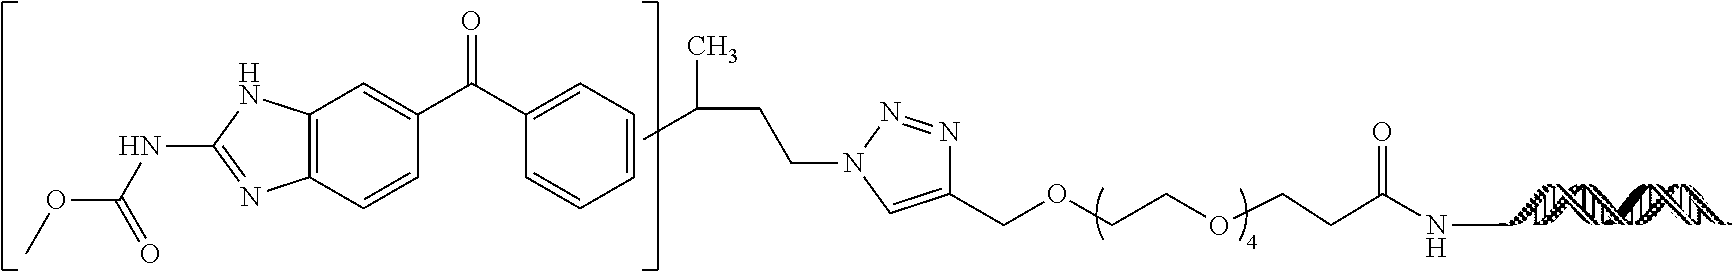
C1(COCCOCCC(NC)=O)=CN(CCC(C)C)N=N1.C1=CC=C(C(C2=CC3=C(C=C2)N=C(NC(OC)=O)N3)=O)C=C1
